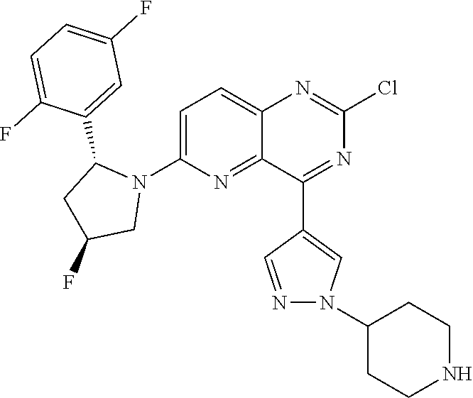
C1=C(N2C(C3=CC(F)=CC=C3F)CC(F)C2)N=C2C(=C1)N=C(Cl)N=C2C1=CN(C2CCNCC2)N=C1
